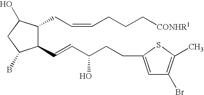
C1(C=CC(O)CCC2=CC(Br)=C(C)S2)C(CC=CCCC[CONHR1])C(O)CC1B
